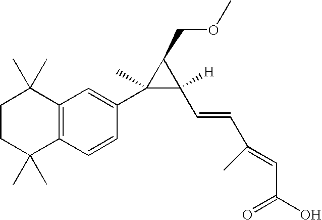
C12=C(C=CC(C3(C)C(C=CC(=CC(=O)O)C)([H])C3COC)=C1)C(C)(C)CCC2(C)C
